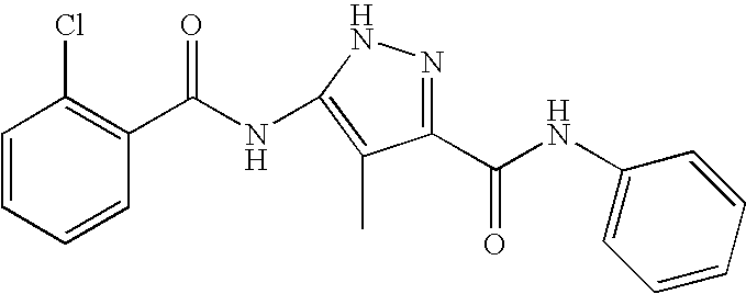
C1=CC=CC(C(NC2=C(C)C(C(NC3=CC=CC=C3)=O)=NN2)=O)=C1Cl
